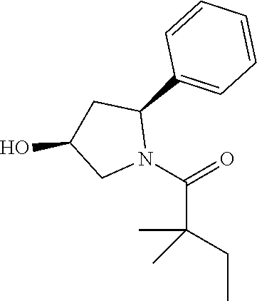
C(C(C)(CC)C)(=O)N1C(C2=CC=CC=C2)CC(O)C1
